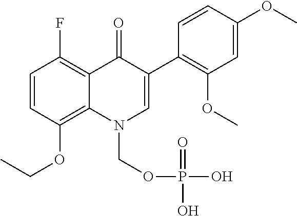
C1=CC(OCC)=C2C(=C1F)C(=O)C(C1=C(OC)C=C(OC)C=C1)=CN2COP(O)(=O)O
